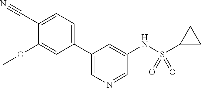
C1(OC)=CC(C2=CN=CC(NS(C3CC3)(=O)=O)=C2)=CC=C1C#N
